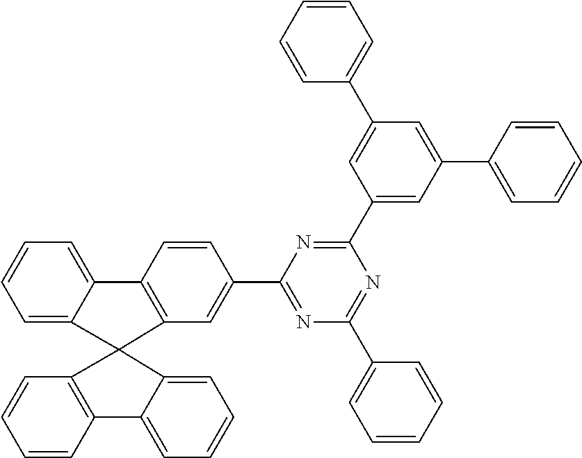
C1=C2C(=CC=C1)C1=C(C=C(C3=NC(C4=CC=CC=C4)=NC(C4=CC(C5=CC=CC=C5)=CC(C5=CC=CC=C5)=C4)=N3)C=C1)C21C2=C(C=CC=C2)C2=CC=CC=C21
